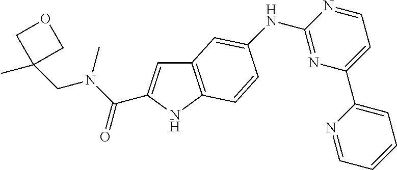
C1=NC(NC2=CC3=C(NC(C(N(CC4(C)COC4)C)=O)=C3)C=C2)=NC(C2=CC=CC=N2)=C1
